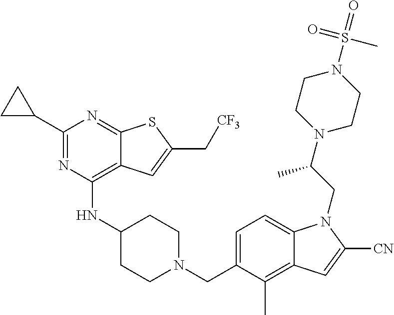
C1=C(CN2CCC(NC3=C4C(=NC(C5CC5)=N3)SC(C[CF3])=C4)CC2)C(C)=C2C(=C1)N(CC(N1CCN(S(C)(=O)=O)CC1)C)C([CN])=C2
